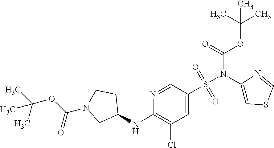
C1=C(S(N(C2=CSC=N2)C(=O)OC(C)(C)C)(=O)=O)C=NC(NC2CCN(C(OC(C)(C)C)=O)C2)=C1Cl
